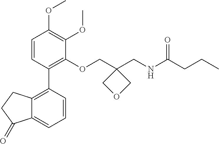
COC1=C(OC)C(OCC2(CNC(CCC)=O)COC2)=C(C2=C3C(=CC=C2)C(=O)CC3)C=C1
